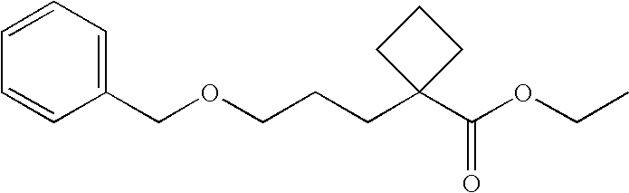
O(C(C1(CCCOCC2=CC=CC=C2)CCC1)=O)CC
